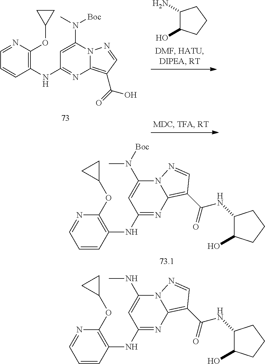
C1(NC2=C(OC3CC3)N=CC=C2)=NC2=C(C(NC3C(O)CCC3)=O)C=NN2C(N(C)[Boc])=C1.C1(NC2=C(OC3CC3)N=CC=C2)=NC2=C(C(NC3C(O)CCC3)=O)C=NN2C(NC)=C1.C1(NC2=NC3=C(C(O)=O)C=NN3C(N([Boc])C)=C2)=C(OC2CC2)N=CC=C1.C1(N)CCCC1O
